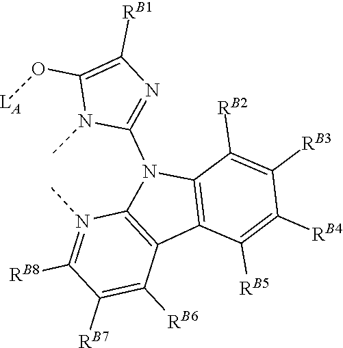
C12=C(C([RB2])=C([RB3])C([RB4])=C1[RB5])N(C1=NC([RB1])=C(O[LA])N1C)C1=C2C([RB6])=C([RB7])C([RB8])=N1C
